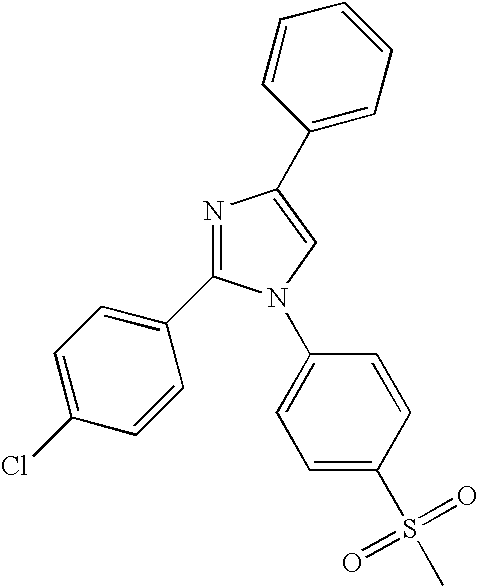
C1=C(Cl)C=CC(C2=NC(C3=CC=CC=C3)=CN2C2=CC=C(S(=O)(=O)C)C=C2)=C1
